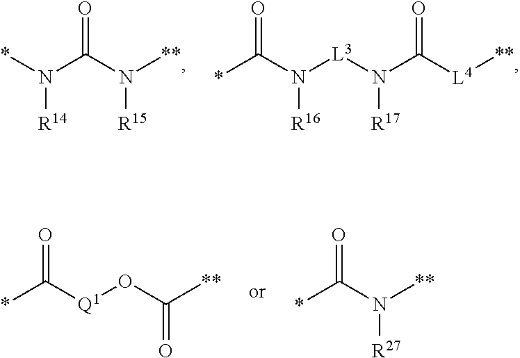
*C([Q1]OC([**])=O)=O.*C(N([**])[R27])=O.*N(C(N([R15])[**])=O)[R14].*C(N([R16])[L3]N(C([L4][**])=O)[R17])=O
